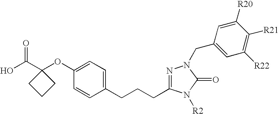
N1=C(CCCC2=CC=C(OC3(C(O)=O)CCC3)C=C2)N([R2])C(=O)N1CC1=CC([R22])=C([R21])C([R20])=C1
